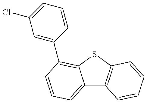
C12=CC=CC(C3=CC(Cl)=CC=C3)=C1SC1=C2C=CC=C1
